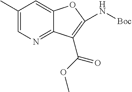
CC1=CN=C2C(=C1)OC(N[Boc])=C2C(OC)=O
